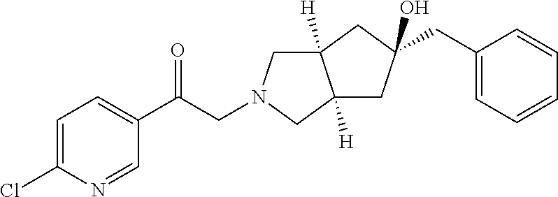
C1(C(=O)CN2CC3([H])C([H])(C2)CC(CC2=CC=CC=C2)(O)C3)=CC=C(Cl)N=C1
